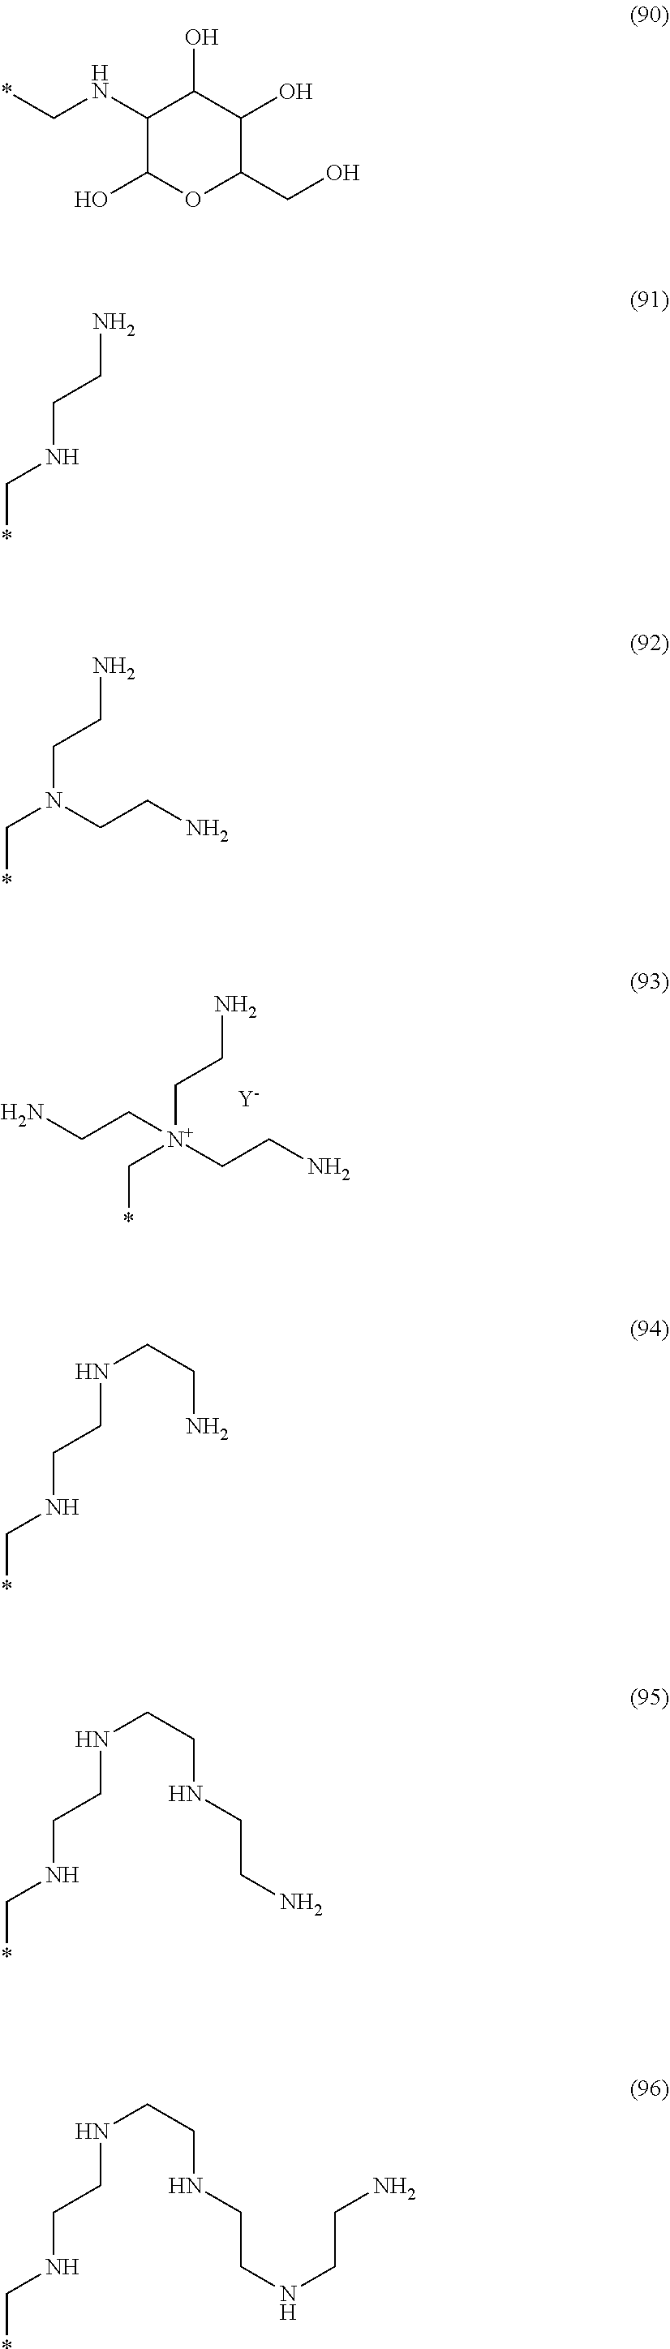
NCC[N+](C*)(CCN)CCN.[Y].C1(NC*)C(O)OC(CO)C(O)C1O.NCCNC*.NCCN(C*)CCN.N(CCNC*)CCN.N(CCNC*)CCNCCN.N(CCNC*)CCNCCNCCN
